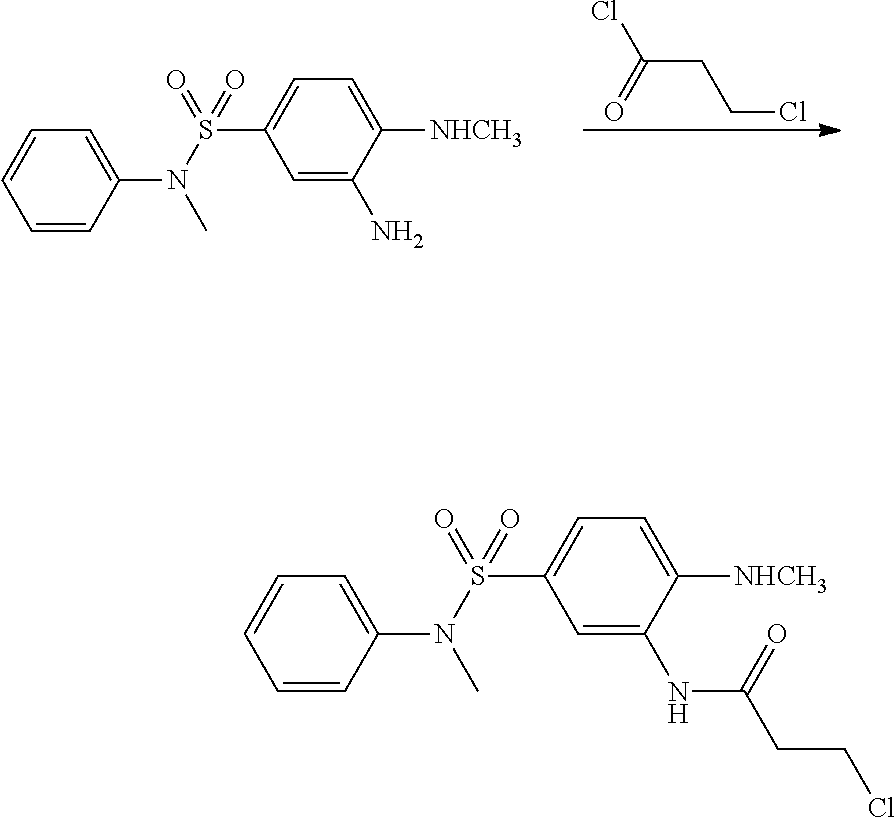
C1=CC(N(S(C2=CC=C([NHCH3])C(N)=C2)(=O)=O)C)=CC=C1.ClC(CCCl)=O.C1=CC(N(S(C2=CC=C([NHCH3])C(NC(CCCl)=O)=C2)(=O)=O)C)=CC=C1
